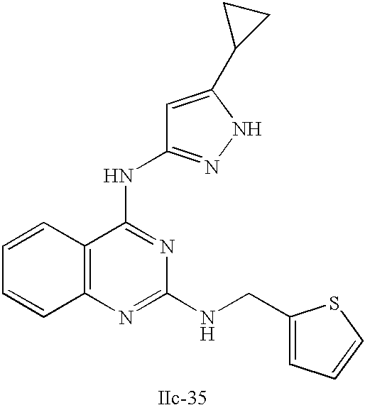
C12=C(N=C(NCC3=CC=CS3)N=C1NC1=NNC(C3CC3)=C1)C=CC=C2
